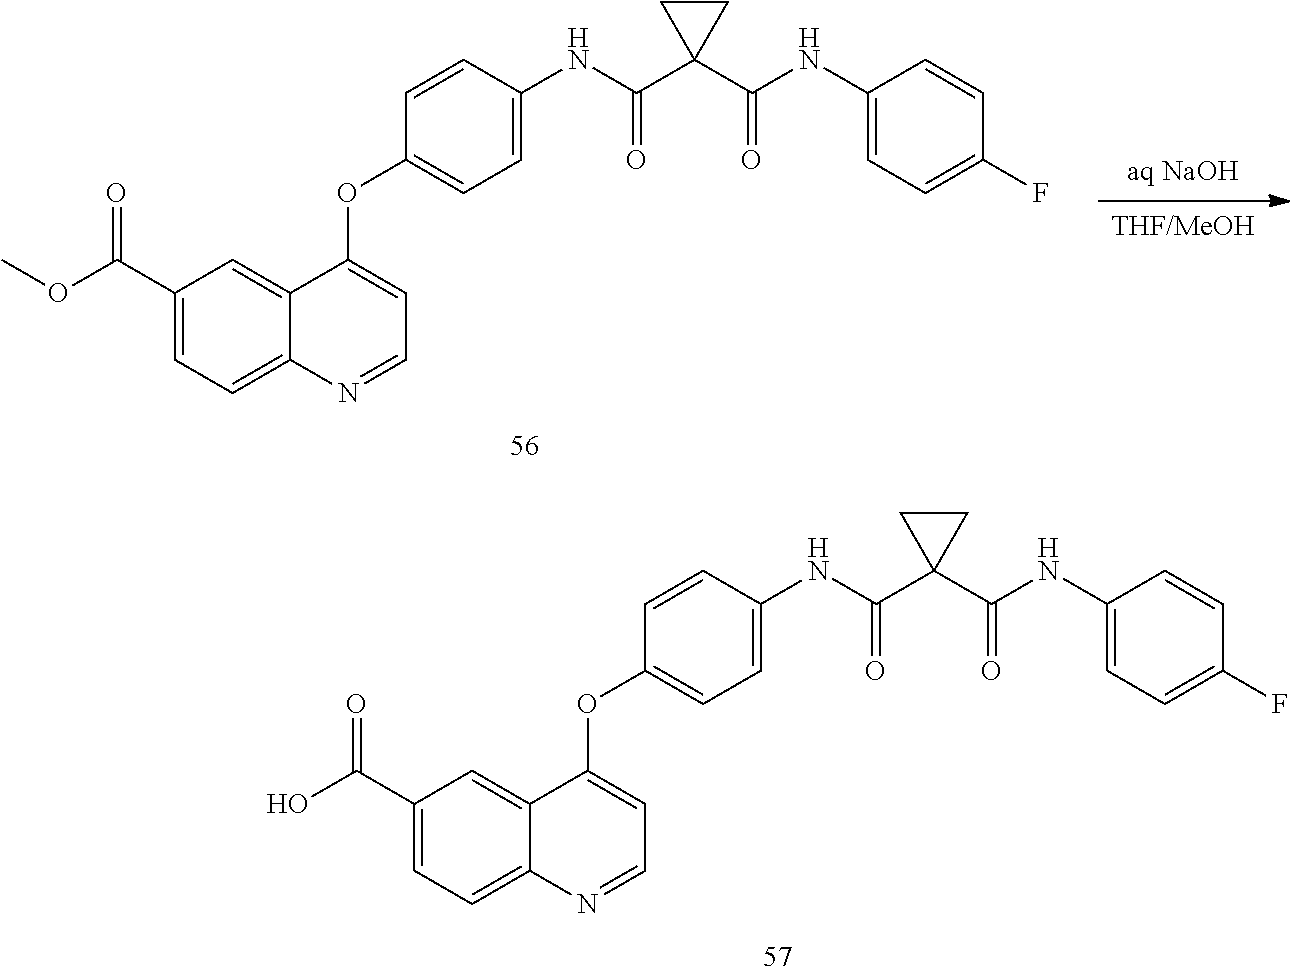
[THF/MeOH].[aq NaOH].C1(OC2=CC=NC3=CC=C(C(=O)OC)C=C32)=CC=C(NC(C2(C(=O)NC3=CC=C(F)C=C3)CC2)=O)C=C1.C1(OC2=CC=NC3=CC=C(C(=O)O)C=C32)=CC=C(NC(C2(C(=O)NC3=CC=C(F)C=C3)CC2)=O)C=C1
